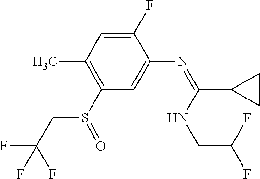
S(C1=C(C)C=C(F)C(N=C(C2CC2)NCC(F)F)=C1)(=O)CC(F)(F)F
